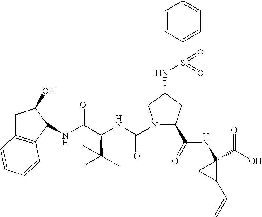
C1C2=C(C(NC(C(NC(=O)N3C(C(=O)NC4(C(O)=O)CC4C=C)CC(NS(C4=CC=CC=C4)(=O)=O)C3)C(C)(C)C)=O)C1O)C=CC=C2
